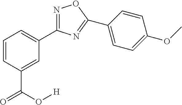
C1=CC(C(O[H])=O)=CC(C2=NOC(C3=CC=C(OC)C=C3)=N2)=C1
